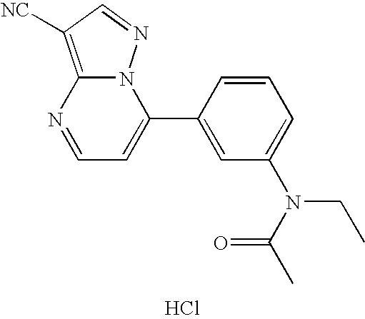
C1=NC2=C([NC])C=NN2C(C2=CC(N(CC)C(C)=O)=CC=C2)=C1.Cl
